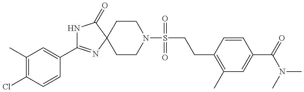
N1C(C2=CC(C)=C(Cl)C=C2)=NC2(C1=O)CCN(S(CCC1=C(C)C=C(C(N(C)C)=O)C=C1)(=O)=O)CC2
